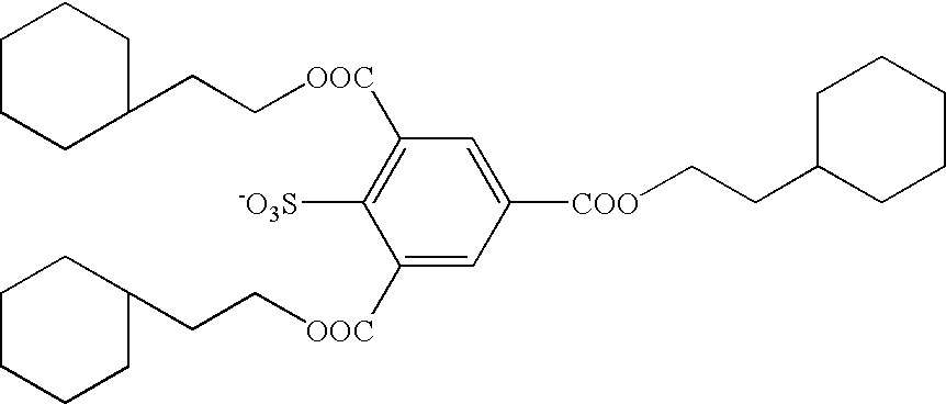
C1([OOC]CCC2CCCCC2)=CC([COO]CCC2CCCCC2)=CC([OOC]CCC2CCCCC2)=C1[-O3S]
